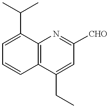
C1=C(C(C)C)C2=C(C=C1)C(CC)=CC([CHO])=N2
